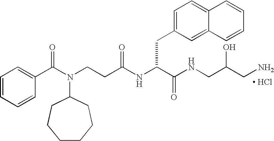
[ HCl].N(C(C(NCC(CN)O)=O)CC1=CC=C2C(=C1)C=CC=C2)C(CCN(C(C1=CC=CC=C1)=O)C1CCCCCC1)=O
